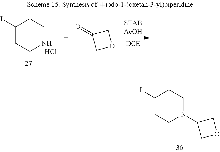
C1(I)CCN(C2COC2)CC1.C1(I)CCNCC1.Cl.C1(=O)COC1
